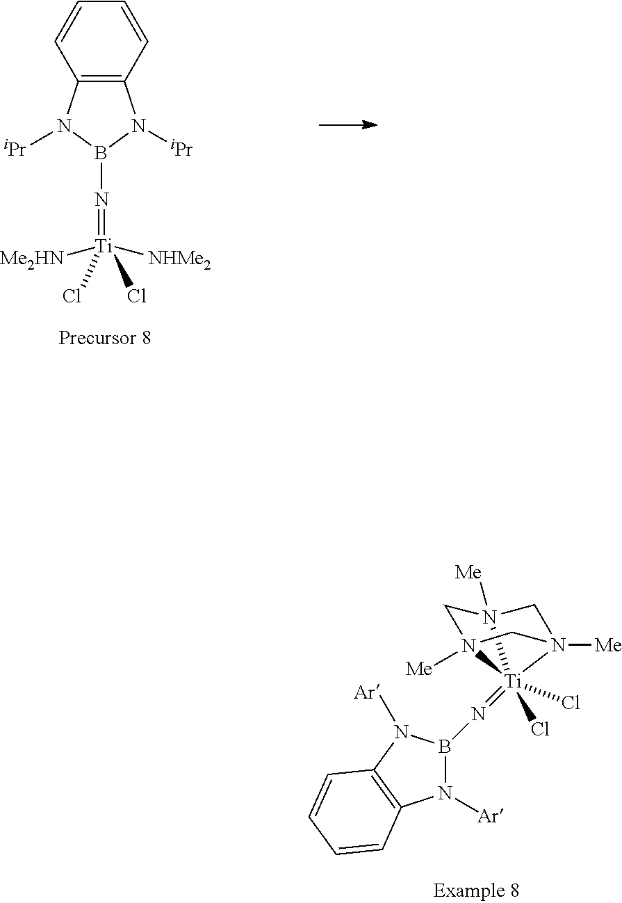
C12=C(N([iPr])B(N=[Ti]([NHMe2])([Me2HN])(Cl)Cl)N1[iPr])C=CC=C2.N1([Ar])B(N=[Ti]23(Cl)(Cl)N4([Me])CN2([Me])CN3([Me])C4)N([Ar])C2=C1C=CC=C2
